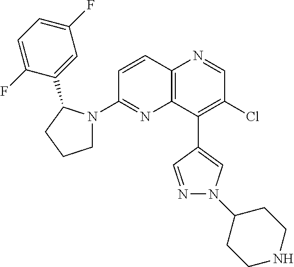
C12=C(C(C3=CN(C4CCNCC4)N=C3)=C(Cl)C=N1)N=C(N1CCCC1C1=CC(F)=CC=C1F)C=C2
